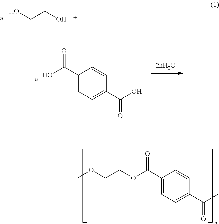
OCCO.OC(C1=CC=C(C(O)=O)C=C1)=O.O(C(C1=CC=C(C(C)=O)C=C1)=O)CCOC
